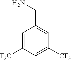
C1=C([F3C])C=C([CF3])C=C1CN
